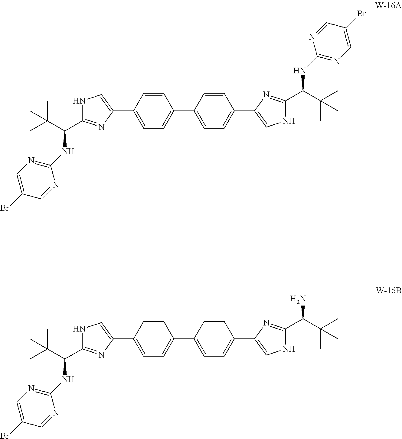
C1(C2=CC=C(C3=CNC(C(C(C)(C)C)NC4=NC=C(Br)C=N4)=N3)C=C2)=CC=C(C2=CNC(C(C(C)(C)C)NC3=NC=C(Br)C=N3)=N2)C=C1.C1(C2=CC=C(C3=CNC(C(C(C)(C)C)N)=N3)C=C2)=CC=C(C2=CNC(C(C(C)(C)C)NC3=NC=C(Br)C=N3)=N2)C=C1
